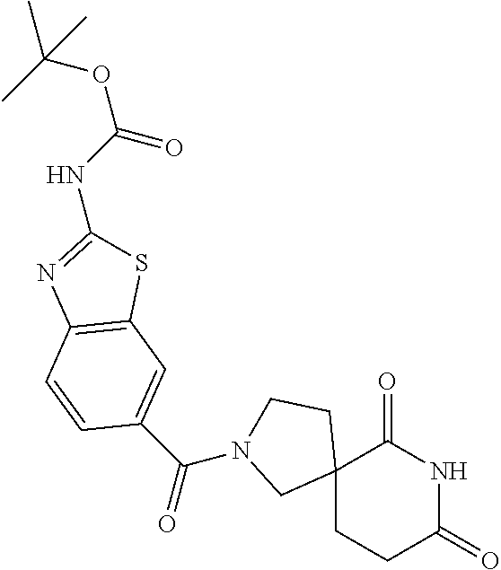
C12(CCC(=O)NC1=O)CCN(C(=O)C1=CC3=C(C=C1)N=C(NC(OC(C)(C)C)=O)S3)C2
